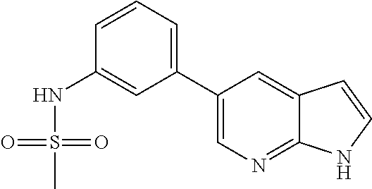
O=S(C)(=O)NC1=CC(C2=CN=C3C(=C2)C=CN3)=CC=C1
